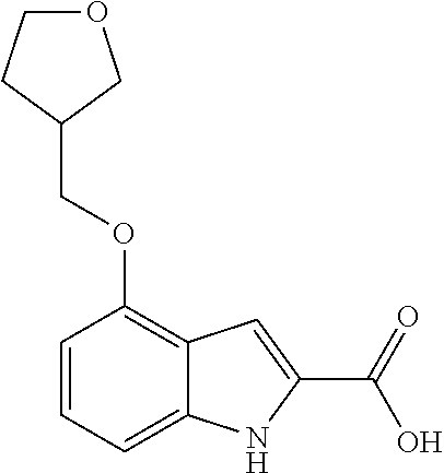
C1=CC=C2C(=C1OCC1COCC1)C=C(C(=O)O)N2
